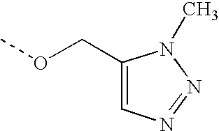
C1(COC)=CN=NN1C
